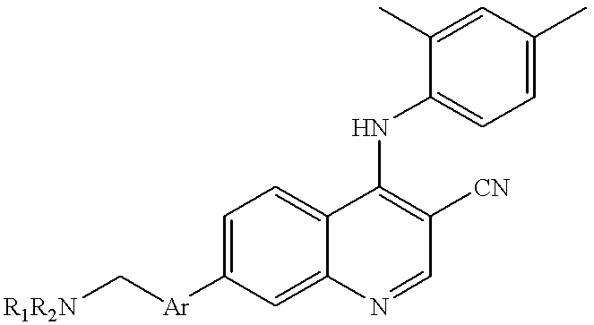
[R1R2N]C[Ar]C1=CC=C2C(=C1)N=CC([CN])=C2NC1=CC=C(C)C=C1C
